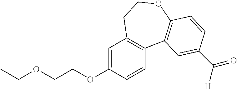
C1=C(OCCOCC)C=CC2=C1CCOC1=C2C=C(C(=O)[H])C=C1
